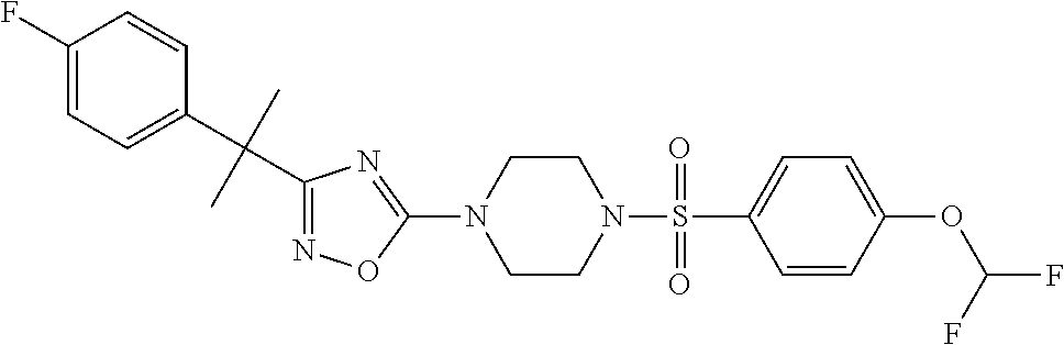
N1=C(C(C2=CC=C(F)C=C2)(C)C)N=C(N2CCN(S(=O)(C3=CC=C(OC(F)F)C=C3)=O)CC2)O1
